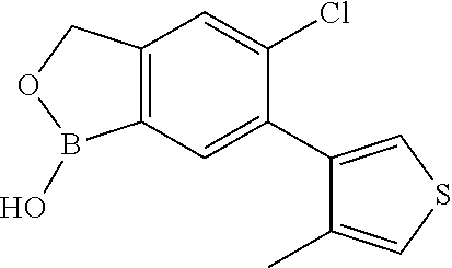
C12=C(COB1O)C=C(Cl)C(C1=CSC=C1C)=C2
